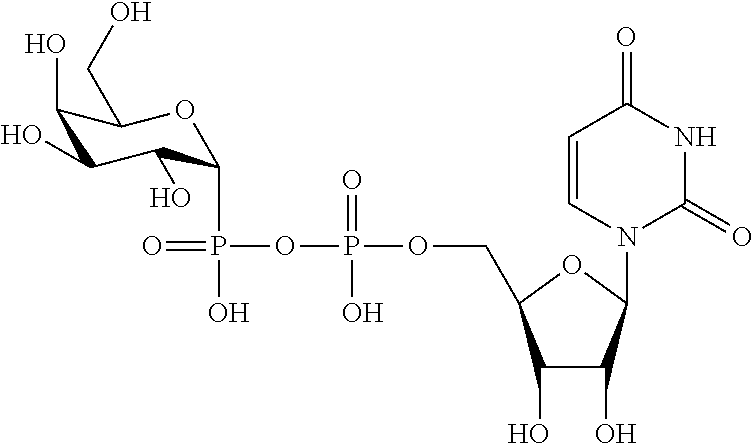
C1(O)C(O)C(N2C(=O)NC(=O)C=C2)OC1COP(OP(=O)(O)C1C(O)C(O)C(O)C(CO)O1)(=O)O
